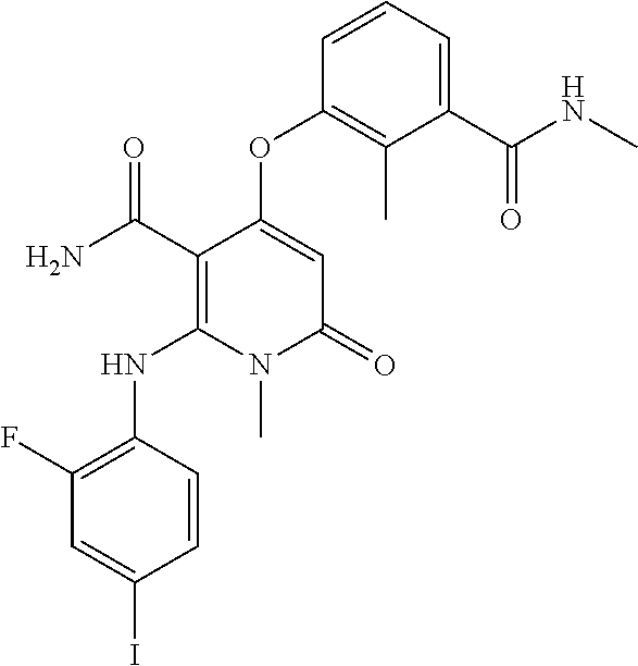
C1(F)=C(NC2=C(C(N)=O)C(OC3=C(C)C(C(NC)=O)=CC=C3)=CC(=O)N2C)C=CC(I)=C1
